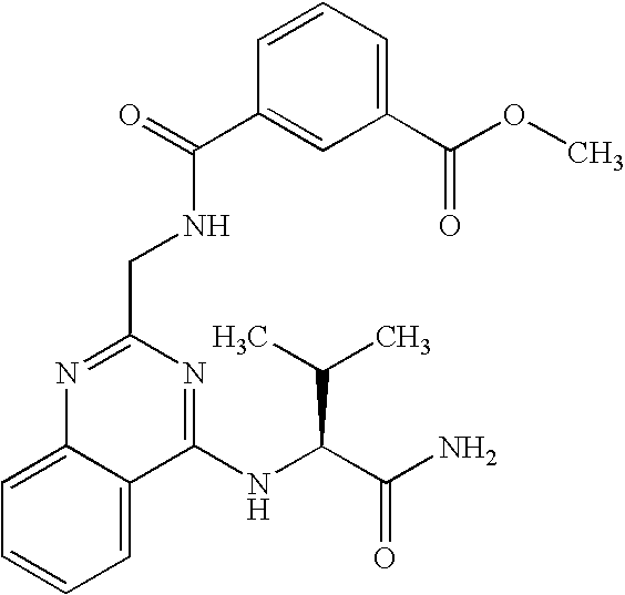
C1(C(OC)=O)=CC=CC(C(=O)NCC2=NC3=CC=CC=C3C(NC(C(N)=O)C(C)C)=N2)=C1
